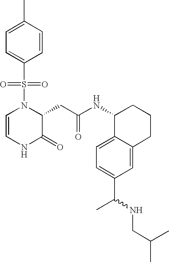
C1=CNC(=O)C(CC(=O)NC2C3=CC=C(C(C)NCC(C)C)C=C3CCC2)N1S(C1=CC=C(C)C=C1)(=O)=O
